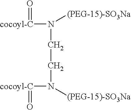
[cocoyl-C](N(CCN([cocoyl-C]=O)[(PEG-15)-SO3Na])[(PEG-15)-SO3Na])=O
